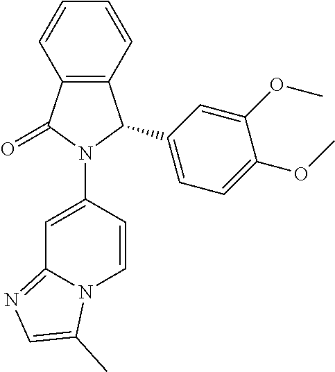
C12=C(C=CC=C1)C(C1=CC=C(OC)C(OC)=C1)N(C1=CC3=NC=C(C)N3C=C1)C2=O
